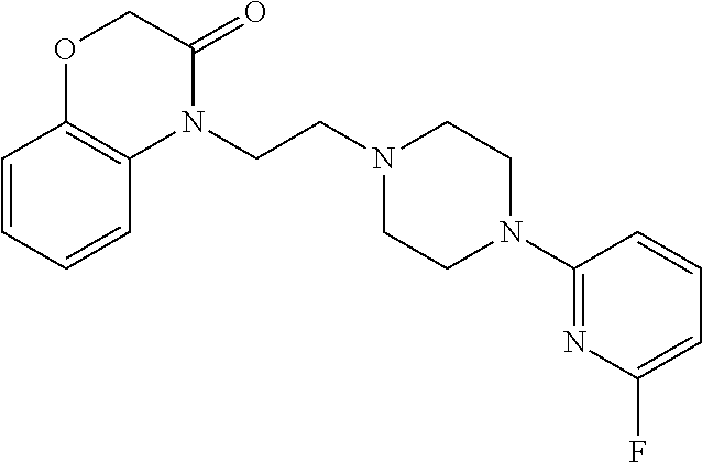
N1(CCN2CCN(C3=NC(F)=CC=C3)CC2)C(=O)COC2=C1C=CC=C2
